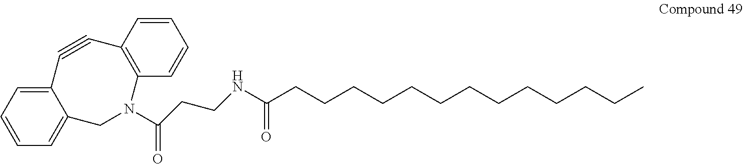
C12=CC=CC=C1CN(C(CCNC(CCCCCCCCCCCCC)=O)=O)C1=C(C#C2)C=CC=C1
